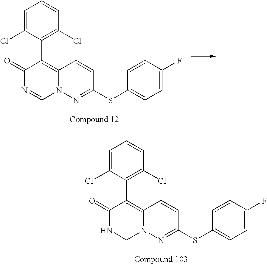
C1=C(Cl)C(C2=C3N(C=NC2=O)N=C(SC2=CC=C(F)C=C2)C=C3)=C(Cl)C=C1.C1=C(Cl)C(C2=C3N(CNC2=O)N=C(SC2=CC=C(F)C=C2)C=C3)=C(Cl)C=C1
